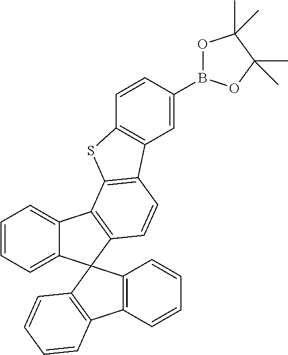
O1B(C2=CC3=C(C=C2)SC2=C3C=CC3=C2C2=CC=CC=C2C32C3=C(C=CC=C3)C3=C2C=CC=C3)OC(C)(C)C1(C)C
